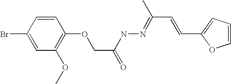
C1(Br)=CC(OC)=C(OCC(=O)NN=C(C=CC2=CC=CO2)C)C=C1
